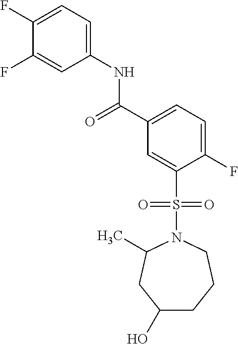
C1(F)=CC=C(NC(C2=CC=C(F)C(S(N3C(C)CC(O)CCC3)(=O)=O)=C2)=O)C=C1F
